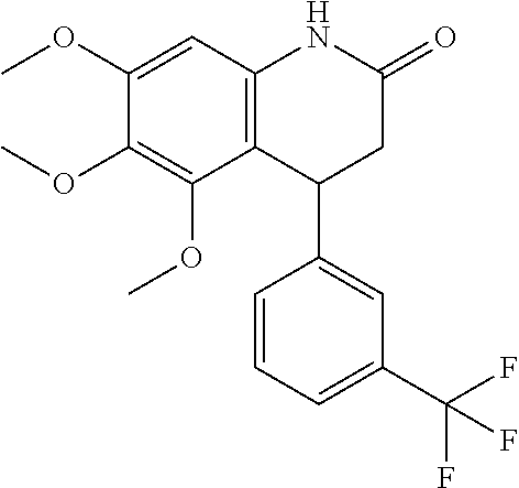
C12=C(C=C(OC)C(OC)=C1OC)NC(=O)CC2C1=CC(C(F)(F)F)=CC=C1
